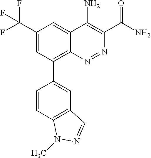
C1(C(F)(F)F)=CC(C2=CC3=C(C=C2)N(C)N=C3)=C2C(=C1)C(N)=C(C(N)=O)N=N2
